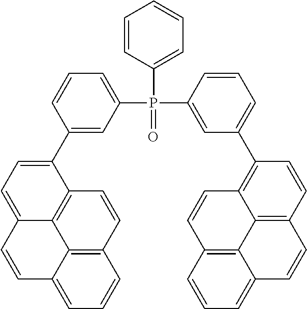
C12=C3C(=CC=C1)C=CC1=CC=C(C4=CC(P(C5=CC=CC=C5)(=O)C5=CC(C6=C7C=CC8=C9C(=CC=C8)C=CC(=C97)C=C6)=CC=C5)=CC=C4)C(=C31)C=C2
